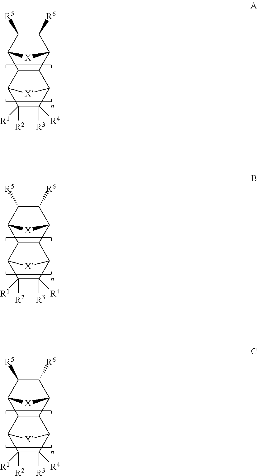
C12C([R6])C([R5])C([X]1)C1C2C2C([R4])([R3])C([R1])([R2])C1[X]2.C12C([R6])C([R5])C([X]1)C1C2C2C([R4])([R3])C([R1])([R2])C1[X]2.C12C([R6])C([R5])C([X]1)C1C2C2C([R4])([R3])C([R1])([R2])C1[X]2
